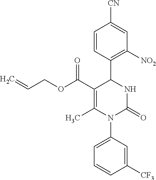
C1(C(OCC=C)=O)=C(C)N(C2=CC=CC([CF3])=C2)C(=O)NC1C1=C([NO2])C=C([CN])C=C1
